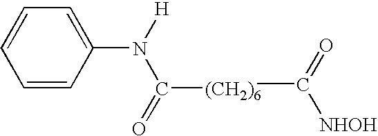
C1=CC=CC(N([H])C([(CH2)6])=O)=C1.CC(=O)[NHOH]
